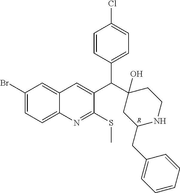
C1(Br)=CC=C2C(=C1)C=C(C(C1(O)CC(CC3=CC=CC=C3)NCC1)C1=CC=C(Cl)C=C1)C(SC)=N2.[R]
